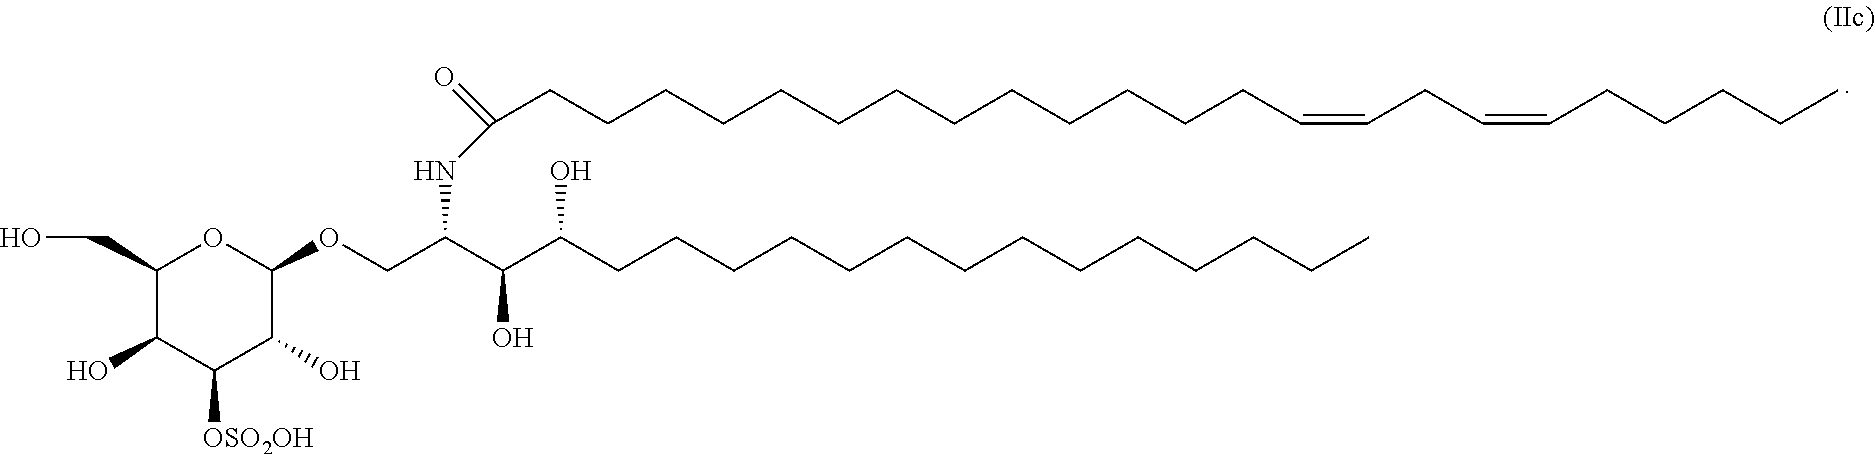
C1(CO)C(O)C([OSO2OH])C(O)C(OCC(C(C(CCCCCCCCCCCCCC)O)O)NC(CCCCCCCCCCCCCC=CCC=CCCCCC)=O)O1
